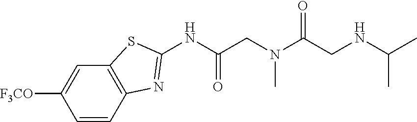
C1=CC2=C(C=C1[F3CO])SC(NC(CN(C(CNC(C)C)=O)C)=O)=N2
